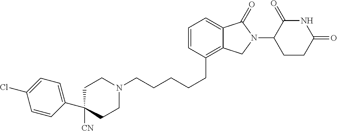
C(CCCCC1=C2C(=CC=C1)C(=O)N(C1C(=O)NC(=O)CC1)C2)N1CCC([CN])(C2=CC=C(Cl)C=C2)CC1
